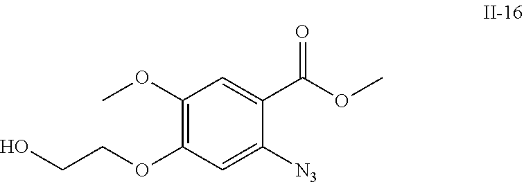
O(C)C(C1=CC(OC)=C(OCCO)C=C1[N3])=O
